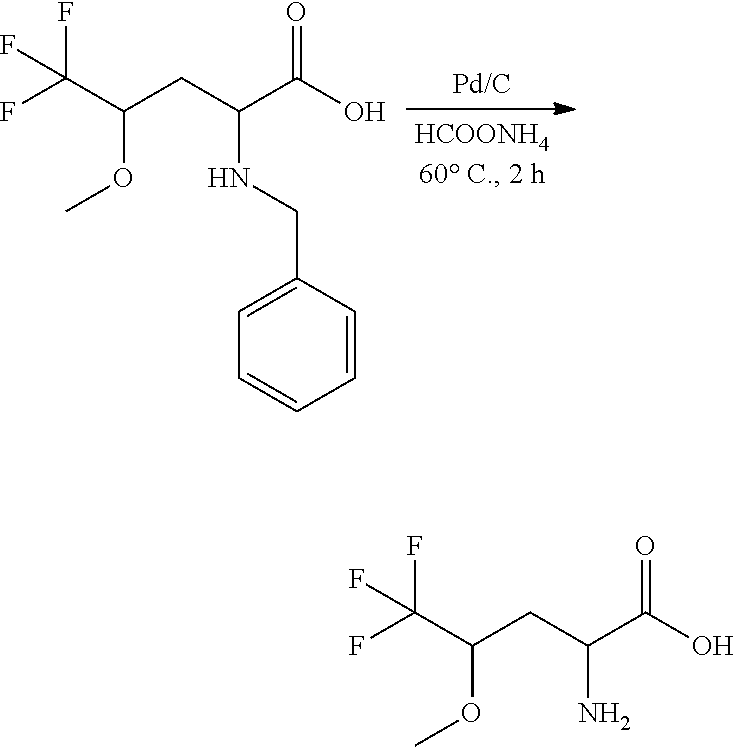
C(C(CC(C(O)=O)NCC1=CC=CC=C1)OC)(F)(F)F.C(C(CC(C(O)=O)N)OC)(F)(F)F
